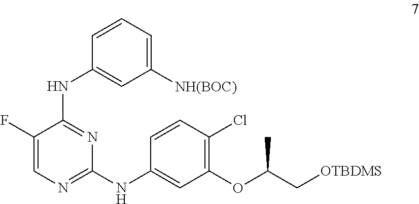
C1=CC(Cl)=C(OC(C)C[OTBDMS])C=C1NC1=NC=C(F)C(NC2=CC([NH(BOC)])=CC=C2)=N1
